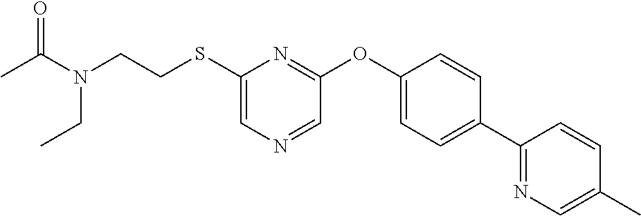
C1=NC=C(SCCN(C(C)=O)CC)N=C1OC1=CC=C(C2=NC=C(C)C=C2)C=C1
